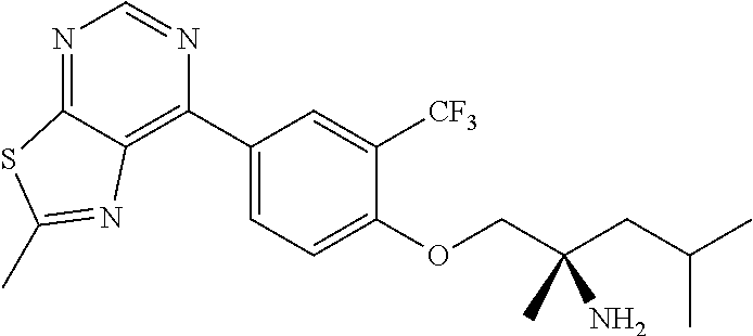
N1=C2C(=C(C3=CC=C(OCC(CC(C)C)(C)N)C([CF3])=C3)N=C1)N=C(C)S2
